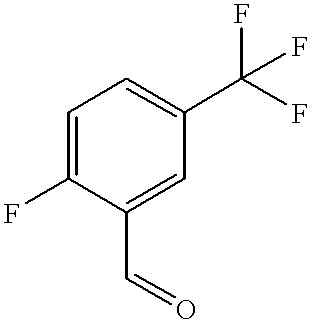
C1=C(F)C(C=O)=CC(C(F)(F)F)=C1
